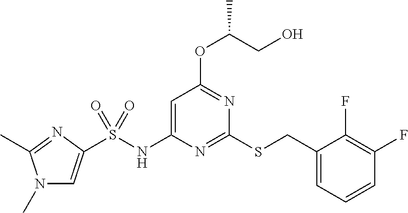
S(NC1=CC(OC(CO)C)=NC(SCC2=CC=CC(F)=C2F)=N1)(=O)(=O)C1=CN(C)C(C)=N1
